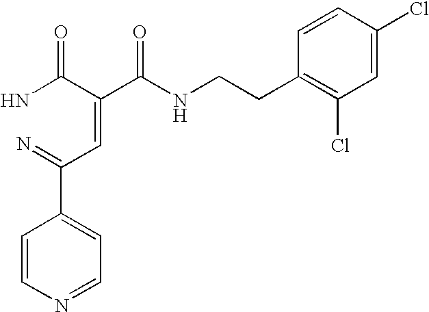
C1=CN=CC=C1C(=N)C=C(C(NCCC1=C(Cl)C=C(Cl)C=C1)=O)C(N)=O
